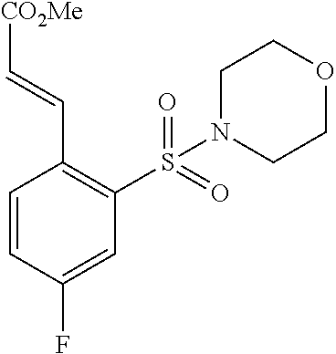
C1=CC(F)=CC(S(=O)(=O)N2CCOCC2)=C1C=C[CO2Me]
